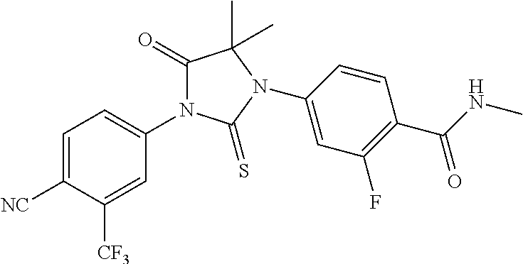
C1=C([NC])C([CF3])=CC(N2C(=O)C(C)(C)N(C3=CC(F)=C(C(NC)=O)C=C3)C2=S)=C1
